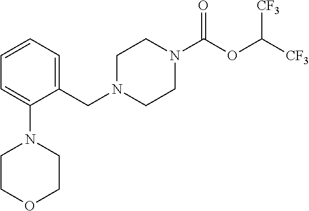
N1(C(OC([CF3])[CF3])=O)CCN(CC2=CC=CC=C2N2CCOCC2)CC1
